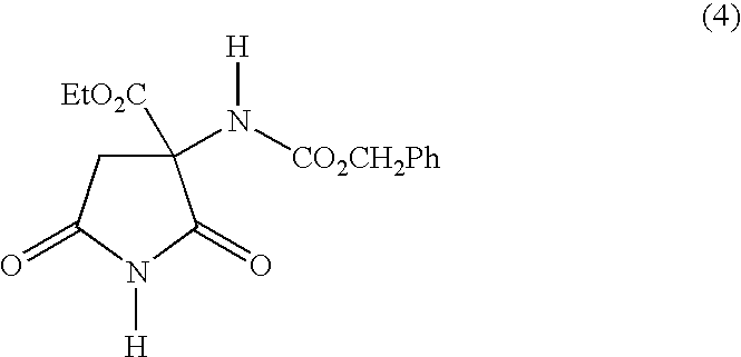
C1(N([CO2CH2Ph])[H])([EtO2C])CC(=O)N([H])C1=O
